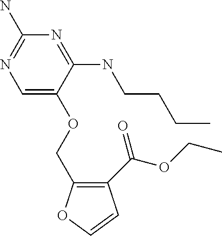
C1=C(OCC2=C(C(OCC)=O)C=CO2)C(NCCCC)=NC(N)=N1
